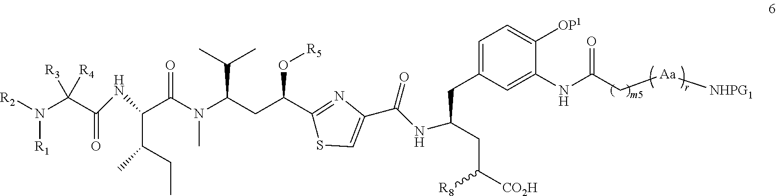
[NHPG1][Aa]CC(NC1=CC(CC(CC([R8])[CO2H])NC(=O)C2=CSC(C(O[R5])CC(C(C)C)N(C)C(=O)C(C(CC)C)NC(C([R3])(N([R2])[R1])[R4])=O)=N2)=CC=C1[OP1])=O
